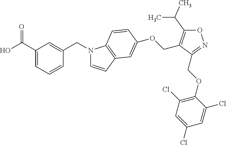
OC(C1=CC=CC(CN2C=CC3=C2C=CC(OCC2=C(C(C)C)ON=C2COC2=C(Cl)C=C(Cl)C=C2Cl)=C3)=C1)=O
